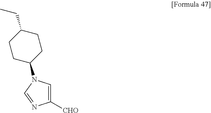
C1([CHO])=CN(C2CCC(CC)CC2)C=N1
